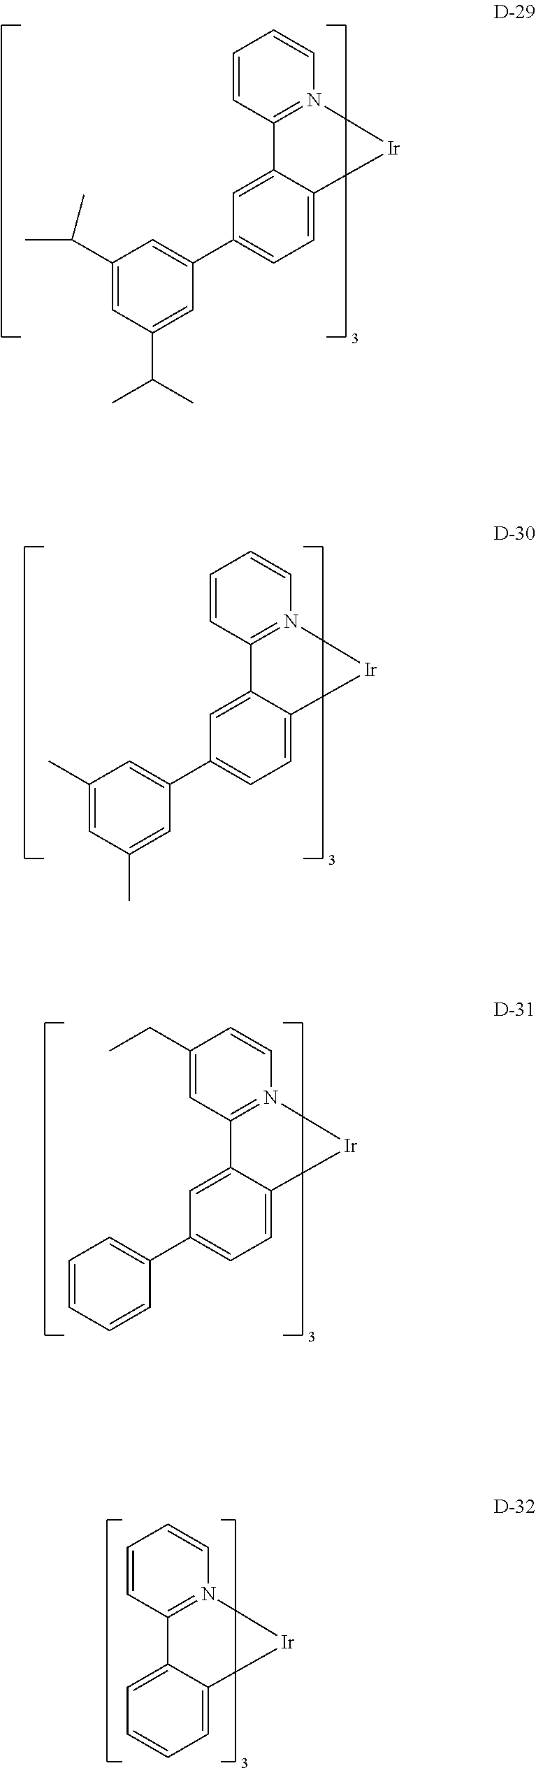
C1=CN2=C(C=C1)C1=CC(C3=CC(C(C)C)=CC(C(C)C)=C3)=CC=C1[Ir]2.C1=CN2=C(C=C1)C1=CC(C3=CC(C)=CC(C)=C3)=CC=C1[Ir]2.C1=CN2=C(C=C1CC)C1=CC(C3=CC=CC=C3)=CC=C1[Ir]2.C1=CN2=C(C=C1)C1=CC=CC=C1[Ir]2
